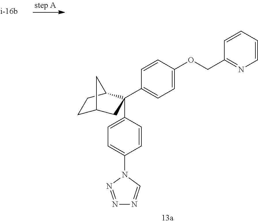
C1=CC(OCC2=NC=CC=C2)=CC=C1C1(C2=CC=C(N3N=NN=C3)C=C2)CC2CCC1C2
